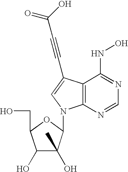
C1(O)C(O)(C)C(N2C3=C(C(NO)=NC=N3)C(C#CC(=O)O)=C2)OC1CO
